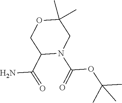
C1(C(=O)N)N(C(=O)OC(C)(C)C)CC(C)(C)OC1
